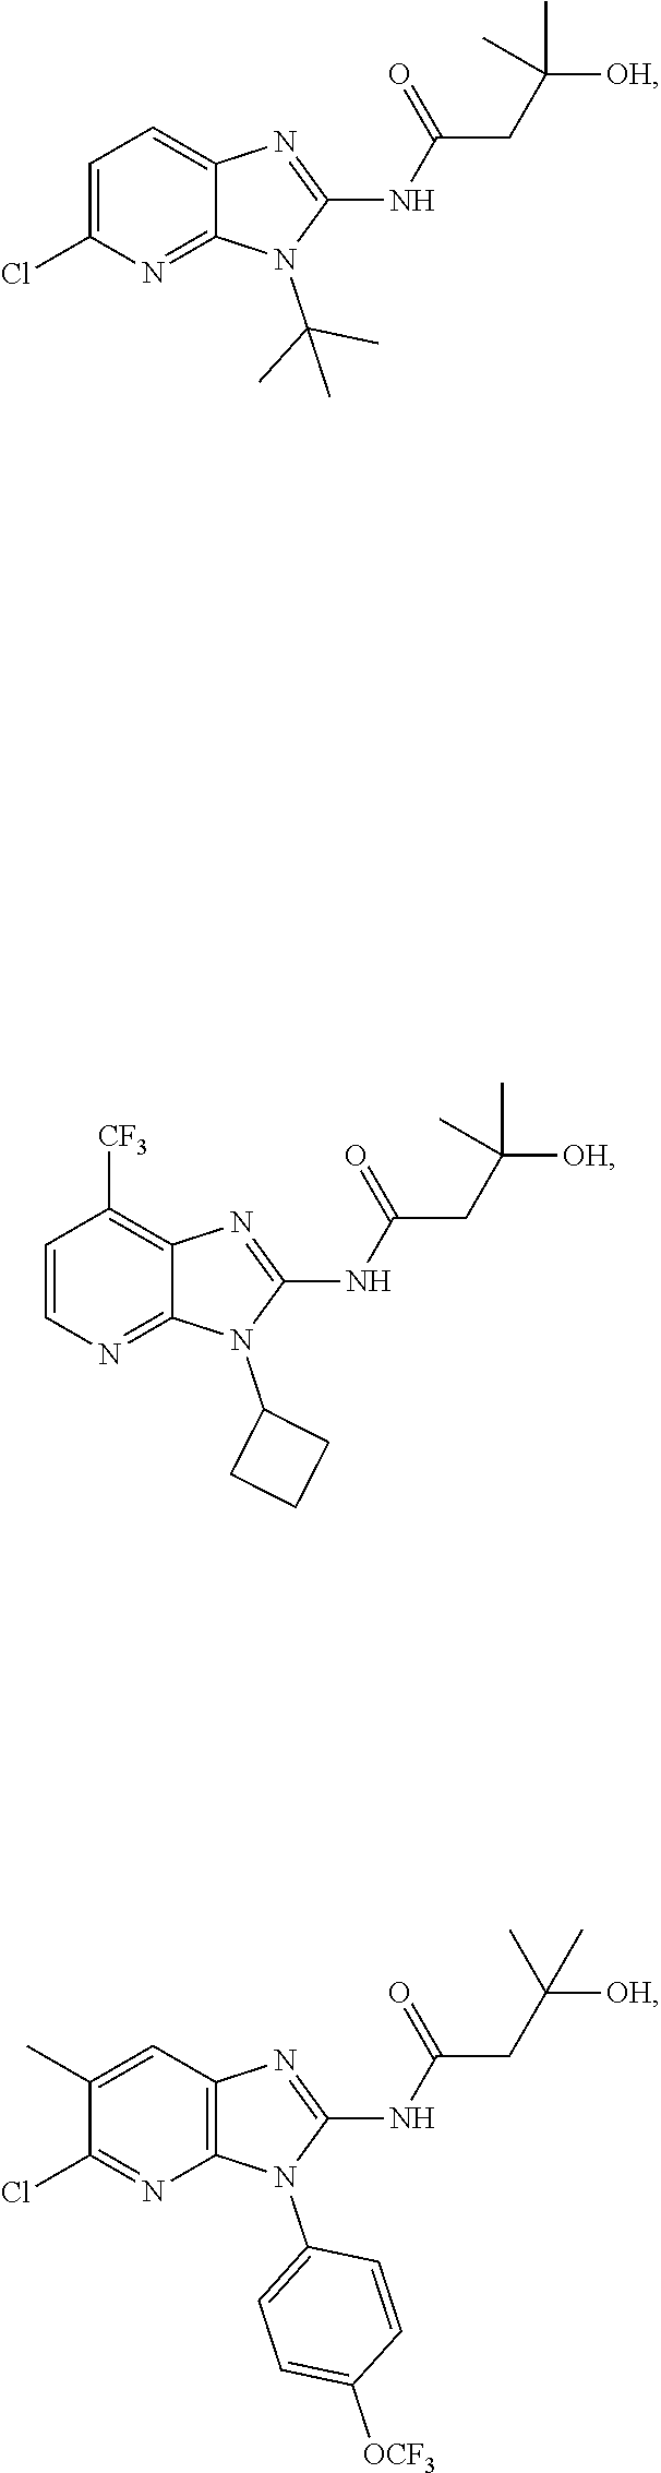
N(C1=NC2=C(N1C1=CC=C([OCF3])C=C1)N=C(Cl)C(C)=C2)C(CC([OH])(C)C)=O.N(C1=NC2=CC=C(Cl)N=C2N1C(C)(C)C)C(CC([OH])(C)C)=O.N(C1=NC2=C([CF3])C=CN=C2N1C1CCC1)C(CC([OH])(C)C)=O
